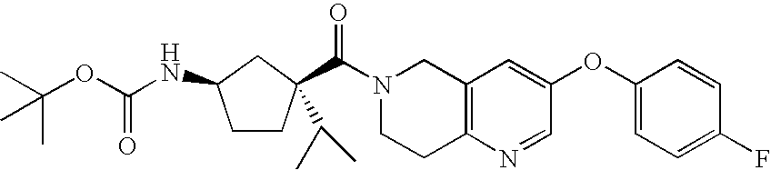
N1(C(=O)C2(C(C)C)CCC(NC(OC(C)(C)C)=O)C2)CCC2=C(C1)C=C(OC1=CC=C(F)C=C1)C=N2
